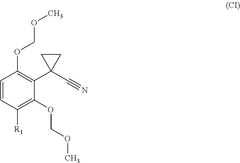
C1=CC([R1])=C(OCOC)C(C2(C#N)CC2)=C1OCOC
